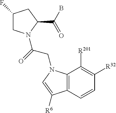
C1(F)CN(C(=O)CN2C3=C(C=CC([R32])=C3[R201])C([R6])=C2)C(C(B)=O)C1
